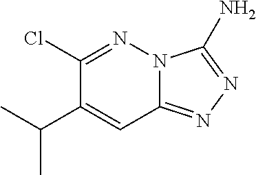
C12=NN=C(N)N1N=C(Cl)C(C(C)C)=C2
